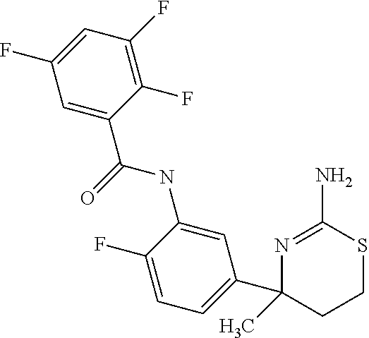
N1=C(N)SCCC1(C1=CC=C(F)C(NC(C2=CC(F)=CC(F)=C2F)=O)=C1)C
